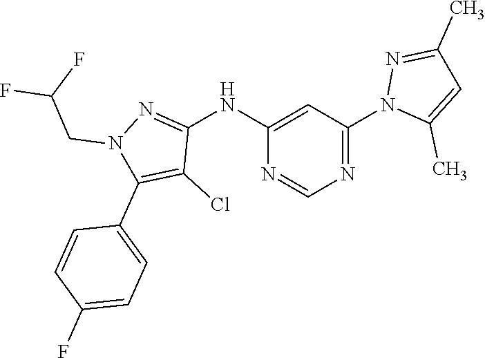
N1=C(N2C(C)=CC(C)=N2)C=C(NC2=NN(CC(F)F)C(C3=CC=C(F)C=C3)=C2Cl)N=C1
